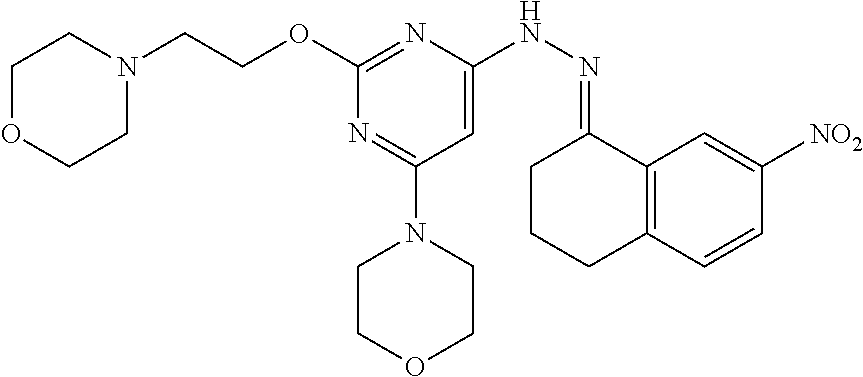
O(C1=NC(NN=C2CCCC3=C2C=C([NO2])C=C3)=CC(N2CCOCC2)=N1)CCN1CCOCC1
